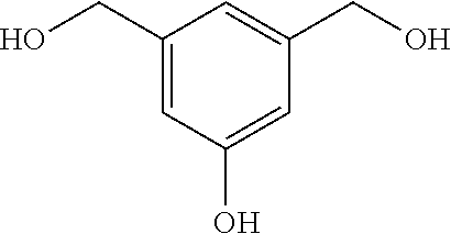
C1(CO)=CC(O)=CC(CO)=C1
